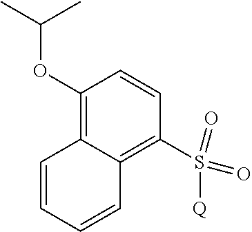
C1(OC(C)C)=C2C(=C(S(=O)(=O)[Q])C=C1)C=CC=C2
